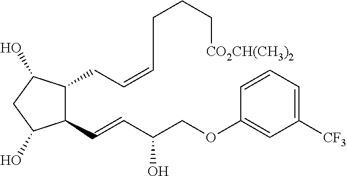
OC(C=CC1C(CC=CCCC[CO2CH(CH3)2])C(O)CC1O)COC1=CC([CF3])=CC=C1
